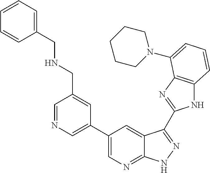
C1(C2=CN=CC(CNCC3=CC=CC=C3)=C2)=CN=C2C(=C1)C(C1=NC3=C(N1)C=CC=C3N1CCCCC1)=NN2
